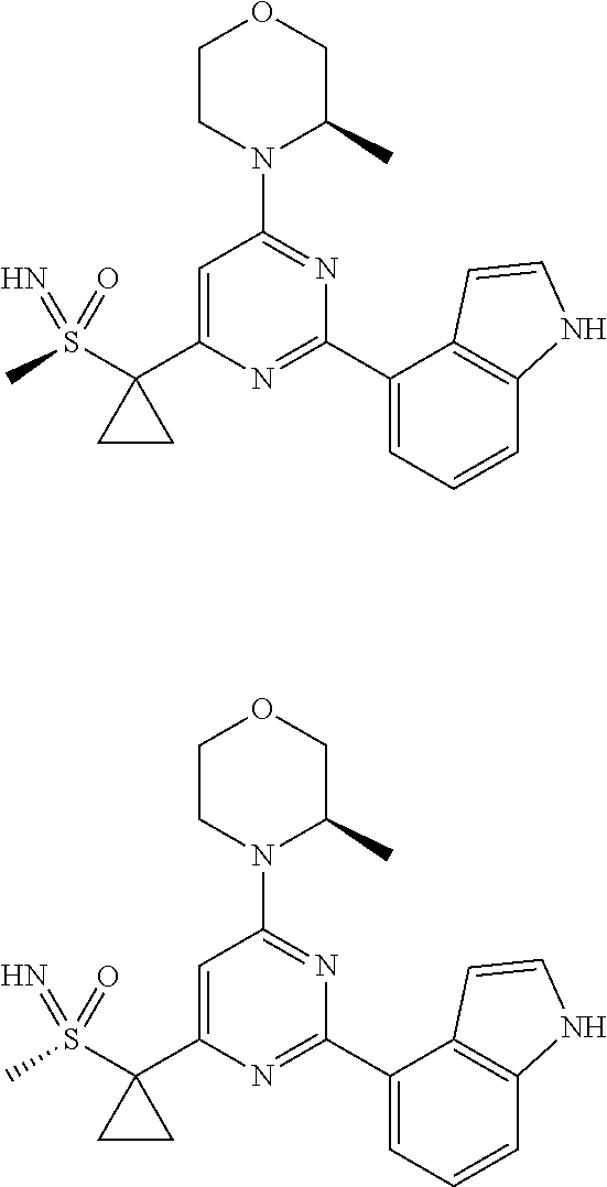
C1CN(C2=NC(C3=CC=CC4=C3C=CN4)=NC(C3(S(C)(=O)=N)CC3)=C2)C(C)CO1.C1CN(C2=NC(C3=CC=CC4=C3C=CN4)=NC(C3(S(C)(=O)=N)CC3)=C2)C(C)CO1
